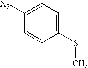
C1([X7])=CC=C(SC)C=C1
